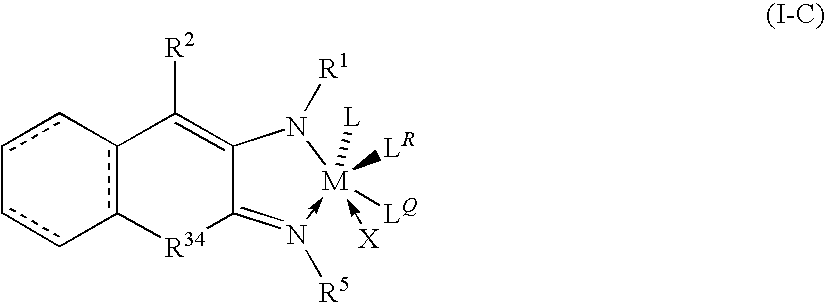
C12=N([R5])->[M]([LQ])([LR])([L])(-[X])N([R1])C1=C([R2])c1c([R34]2)-cc-cc-1
